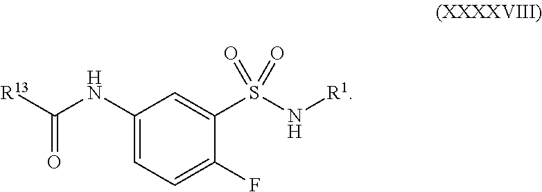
C1(NC([R13])=O)=CC=C(F)C(S(N[R1])(=O)=O)=C1
